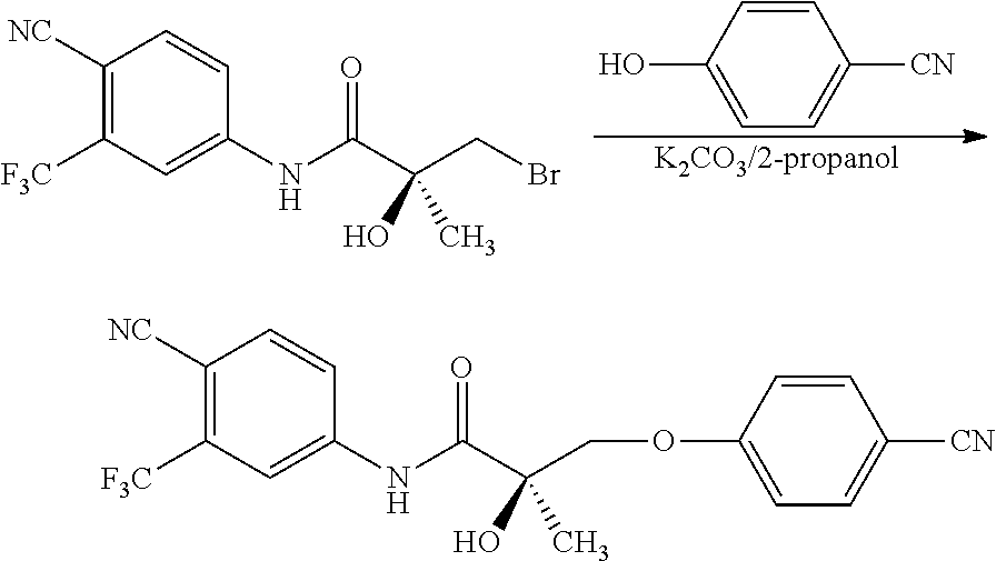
C1(NC(C(COC2=CC=C([CN])C=C2)(O)C)=O)=CC([F3C])=C([NC])C=C1.C1(NC(C(CBr)(O)C)=O)=CC([F3C])=C([NC])C=C1.[K2CO3/2-propanol].C1(O)=CC=C([CN])C=C1
